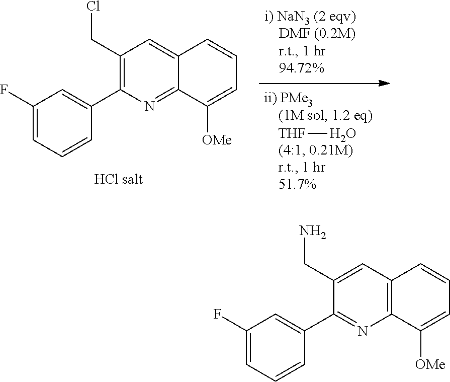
C1(CN)=CC2=C(C([OMe])=CC=C2)N=C1C1=CC(F)=CC=C1.[THF]O.C1(CCl)=C(C2=CC(F)=CC=C2)N=C2C(=C1)C=CC=C2[OMe]
